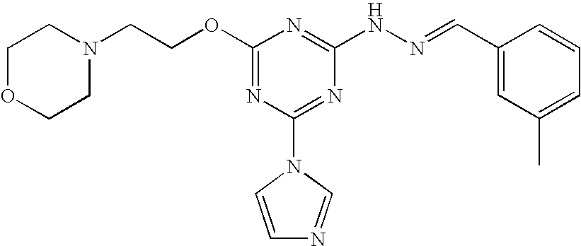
C1(OCCN2CCOCC2)=NC(N2C=CN=C2)=NC(NN=CC2=CC(C)=CC=C2)=N1
